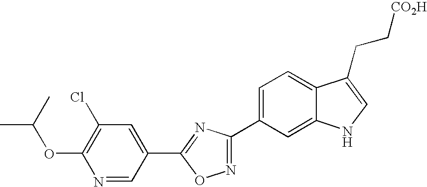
C1=C(C2=NOC(C3=CC(Cl)=C(OC(C)C)N=C3)=N2)C=C2C(=C1)C(CC[CO2H])=CN2
